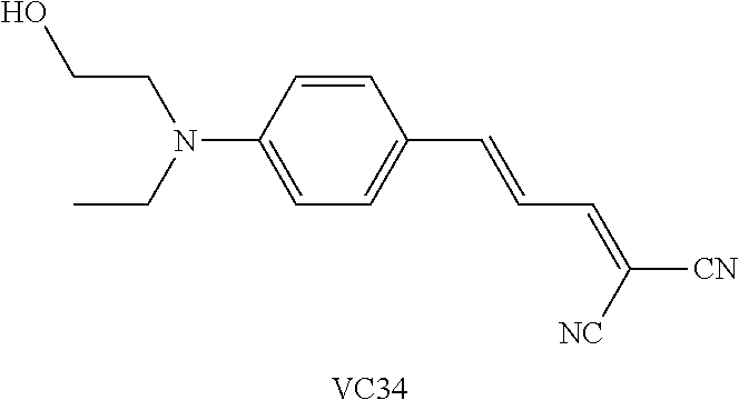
C1=CC(N(CC)CCO)=CC=C1C=CC=C([CN])[NC].[VC34]
